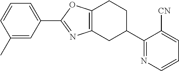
C1=CC=C(C2=NC3=C(O2)CCC(C2=NC=CC=C2[CN])C3)C=C1C
